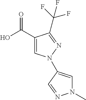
C(F)(F)(F)C1=NN(C2=CN(C)N=C2)C=C1C(O)=O
